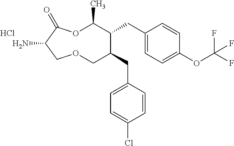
NC1C(=O)OC(C)C(CC2=CC=C(OC(F)(F)F)C=C2)C(CC2=CC=C(Cl)C=C2)COC1.Cl
